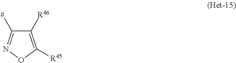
C1([R46])=C([R45])ON=C1[#]
